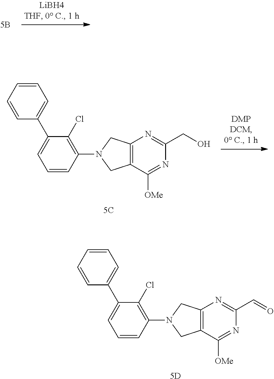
C12=C(C([OMe])=NC(CO)=N1)CN(C1=C(Cl)C(C3=CC=CC=C3)=CC=C1)C2.[5C].C12=C(C([OMe])=NC(C=O)=N1)CN(C1=C(Cl)C(C3=CC=CC=C3)=CC=C1)C2.[5D]
